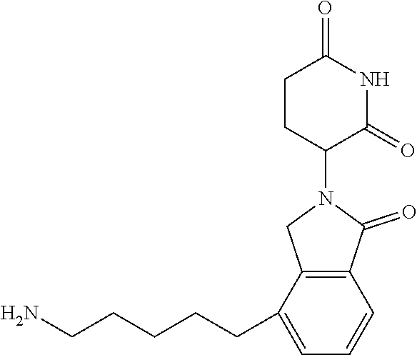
C12=C(C(CCCCCN)=CC=C1)CN(C1C(=O)NC(=O)CC1)C2=O
